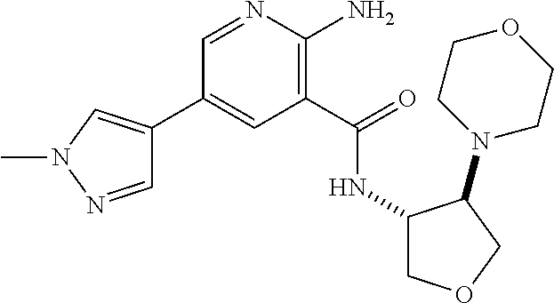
C1(C2=CN(C)N=C2)=CC(C(=O)NC2COCC2N2CCOCC2)=C(N)N=C1
